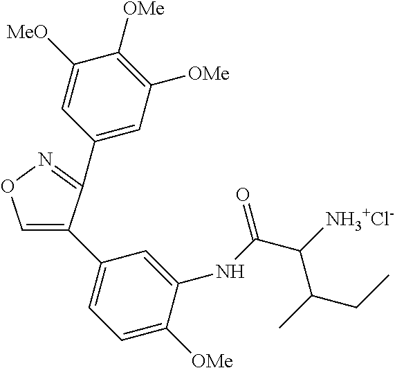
C1=C(C2=CC=C([OMe])C(NC(C([NH3+Cl-])C(CC)C)=O)=C2)C(C2=CC([OMe])=C([OMe])C([MeO])=C2)=NO1
